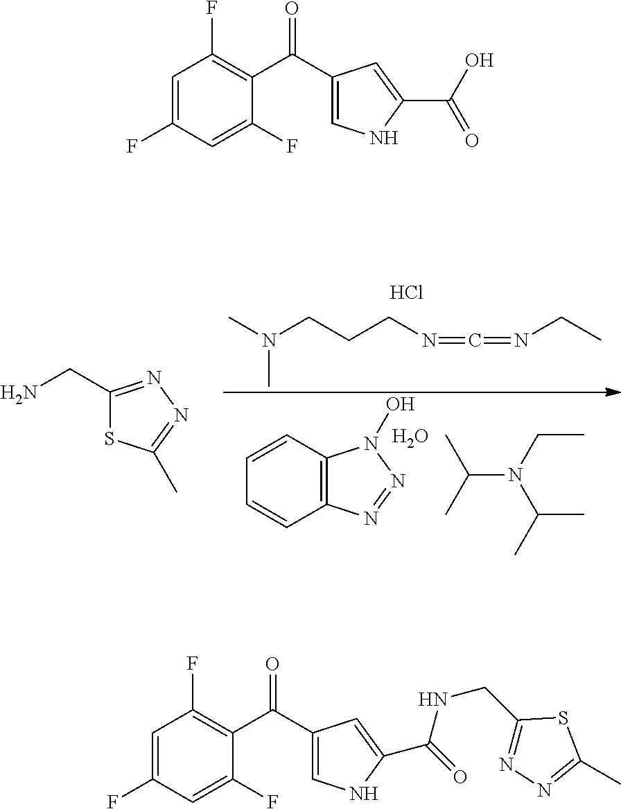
C1=CC2=C(C=C1)N=NN2O.O.C(N(CC)C(C)C)(C)C.N(CCCN=C=NCC)(C)C.NCC1=NN=C(C)S1.Cl.C1=C(F)C=C(F)C(C(C2=CNC(C(O)=O)=C2)=O)=C1F.C1=C(F)C=C(F)C(C(C2=CNC(C(=O)NCC3=NN=C(C)S3)=C2)=O)=C1F
